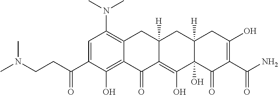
C1=C(C(CCN(C)C)=O)C(O)=C2C(=C1N(C)C)CC1([H])C(=C(O)C3(O)C([H])(C1)CC(O)=C(C(=O)N)C3=O)C2=O
